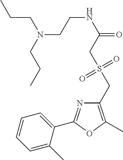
C1=CC=C(C)C(C2=NC(CS(CC(NCCN(CCC)CCC)=O)(=O)=O)=C(C)O2)=C1
